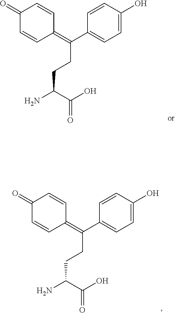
C(C(O)=O)(N)CCC(C1=CC=C(O)C=C1)=C1C=CC(=O)C=C1.C(C(O)=O)(N)CCC(C1=CC=C(O)C=C1)=C1C=CC(=O)C=C1
